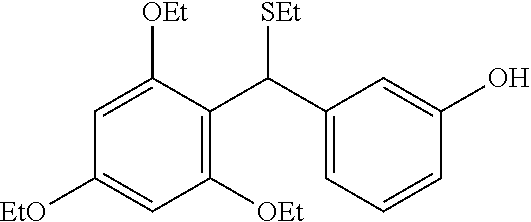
C1([EtO])=CC([OEt])=C(C(C2=CC=CC(O)=C2)[SEt])C([OEt])=C1
